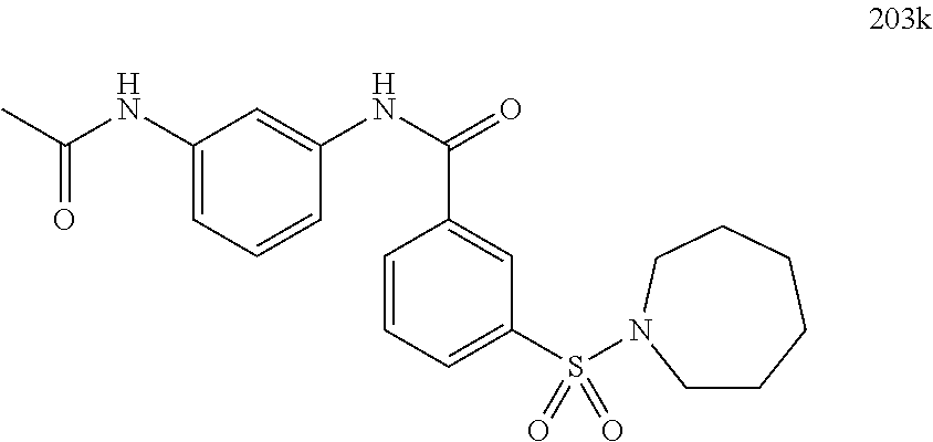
C1(NC(=O)C)=CC=CC(NC(=O)C2=CC(S(=O)(=O)N3CCCCCC3)=CC=C2)=C1
